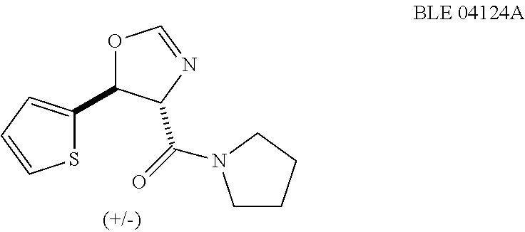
S1C(C2OC=NC2C(=O)N2CCCC2)=CC=C1
